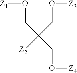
[Z1]OCC(CO[Z3])([Z2])CO[Z4]
